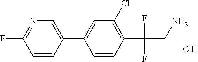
C1=CC(C2=CC(Cl)=C(C(F)(F)CN)C=C2)=CN=C1F.Cl
